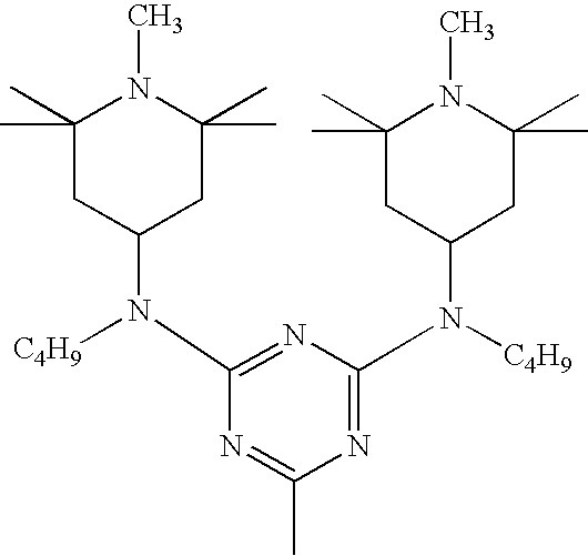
N1=C(N([C4H9])C2CC(C)(C)N(C)C(C)(C)C2)N=C(N([C4H9])C2CC(C)(C)N(C)C(C)(C)C2)N=C1C
